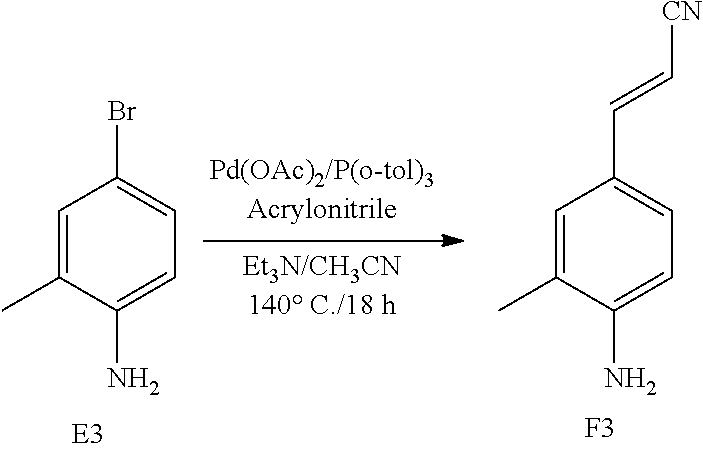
C1=C(C)C(N)=CC=C1Br.C1=C(C)C(N)=CC=C1C=C[CN].[F3]
